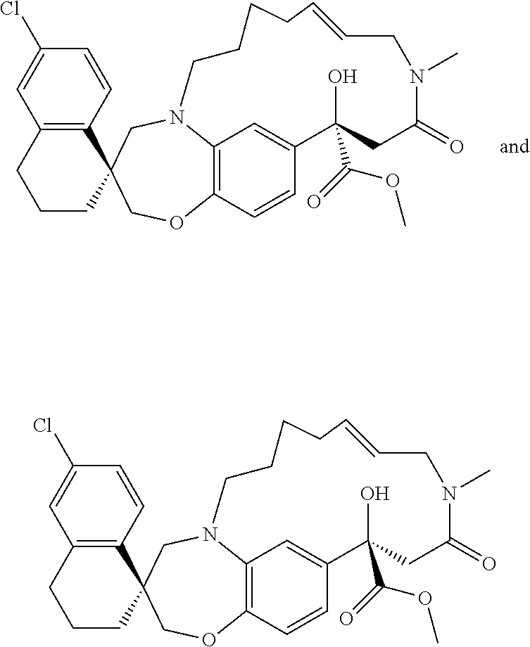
C12=C(C=CC(Cl)=C1)C1(CCC2)COC2=C3N(C1)CCCCC=CCN(C)C(=O)CC(O)(C(OC)=O)C(=C3)C=C2.C12=C(C=CC(Cl)=C1)C1(CCC2)COC2=C3N(C1)CCCCC=CCN(C)C(=O)CC(O)(C(OC)=O)C(=C3)C=C2
